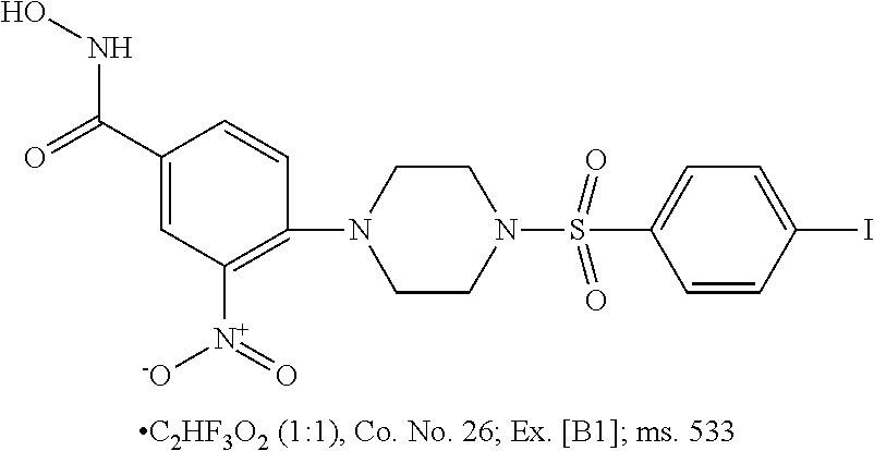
C1(S(N2CCN(C3=C([N+](=O)[O-])C=C(C(=O)NO)C=C3)CC2)(=O)=O)=CC=C(I)C=C1
